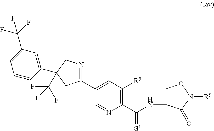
C1(C2=CC([R5])=C(C(=[G1])NC3CON([R9])C3=O)N=C2)=NCC(C2=CC(C(F)(F)F)=CC=C2)(C(F)(F)F)C1
